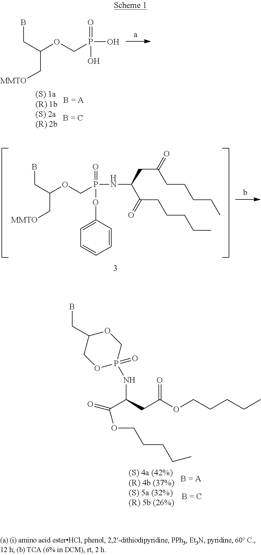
BCC(C[MMTO])OCP(=O)(O)O.BCC(C[MMTO])OCP(=O)(NC(CC(CCCCC)=O)C(CCCCC)=O)OC1=CC=CC=C1.C(B)C1OCP(NC(C(=O)OCCCCC)CC(=O)OCCCCC)(=O)OC1
